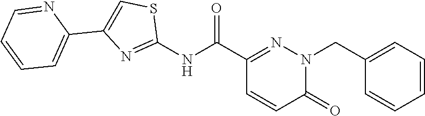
C1=CC=C(CN2N=C(C(NC3=NC(C4=CC=CC=N4)=CS3)=O)C=CC2=O)C=C1
